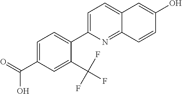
C1=C(C(O)=O)C=C(C(F)(F)F)C(C2=CC=C3C(=N2)C=CC(O)=C3)=C1
